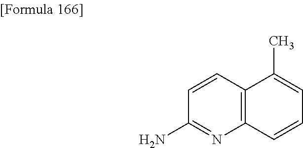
C1(N)=NC2=C(C=C1)C(C)=CC=C2
